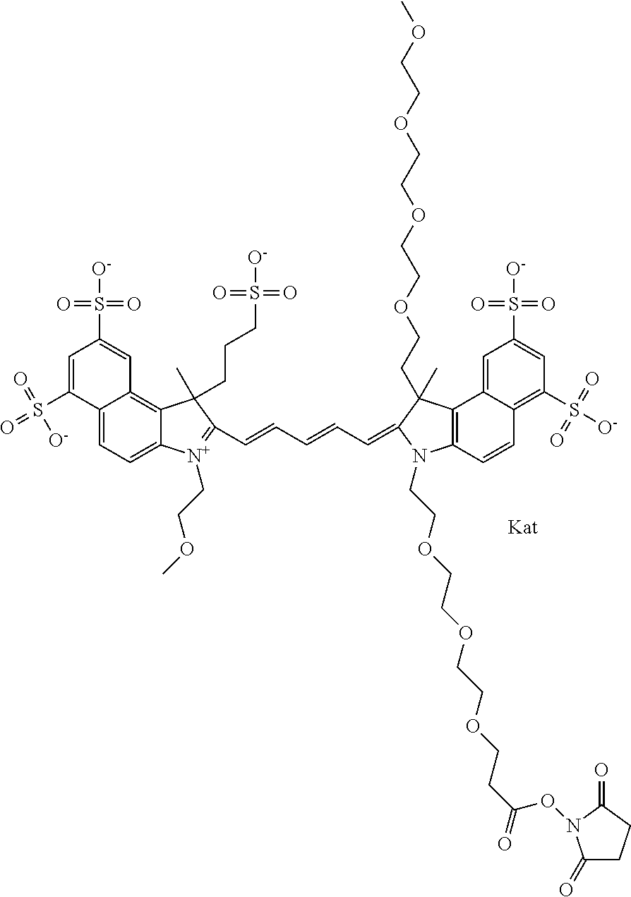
[Kat].C12=CC=C3C(=C1C=C(S(=O)(=O)[O-])C=C2S(=O)(=O)[O-])C(C)(CCCS(=O)(=O)[O-])C(C=CC=CC=C1C(C)(CCOCCOCCOCCOC)C2=C(C=CC4=C(S([O-])(=O)=O)C=C(S(=O)(=O)[O-])C=C42)N1CCOCCOCCOCCC(=O)ON1C(=O)CCC1=O)=[N+]3CCOC
